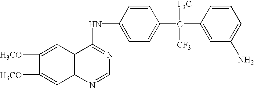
C1([H3CO])=CC2=C(C=C1[H3CO])C(NC1=CC=C(C(C3=CC(N)=CC=C3)([F3C])[CF3])C=C1)=NC=N2
